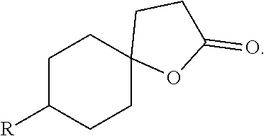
C1C2(CCC([R])C1)OC(=O)CC2
